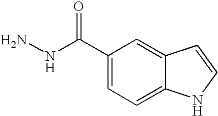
NNC(=O)C1=CC=C2C(=C1)C=CN2
